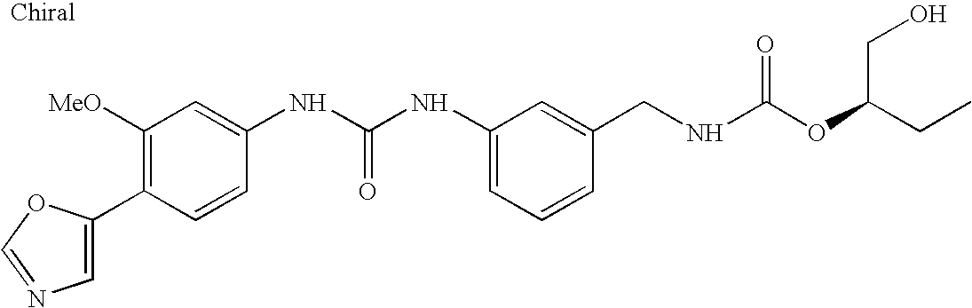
C1(C2=CN=CO2)=C([MeO])C=C(NC(NC2=CC=CC(CNC(OC(CC)CO)=O)=C2)=O)C=C1
